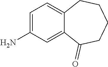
C1=C(N)C=C2C(=C1)CCCCC2=O
